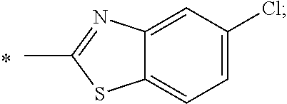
C1=C(Cl)C=C2C(=C1)SC(C)=N2
